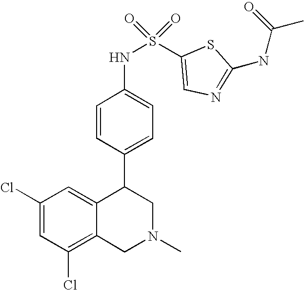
C1(Cl)=C2C(=CC(Cl)=C1)C(C1=CC=C(NS(=O)(=O)C3=CN=C(NC(C)=O)S3)C=C1)CN(C)C2
